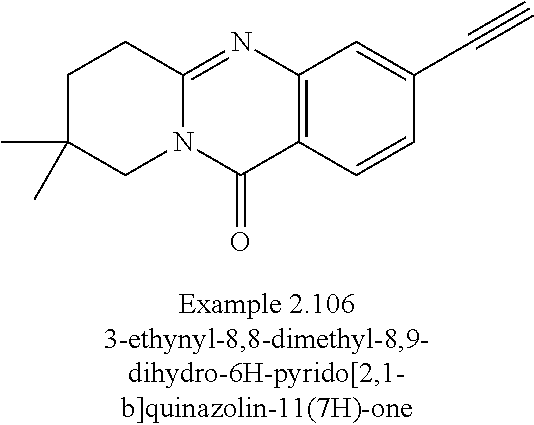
C1C(C)(C)CN2C(=NC3=C(C2=O)C=CC(C#C)=C3)C1
